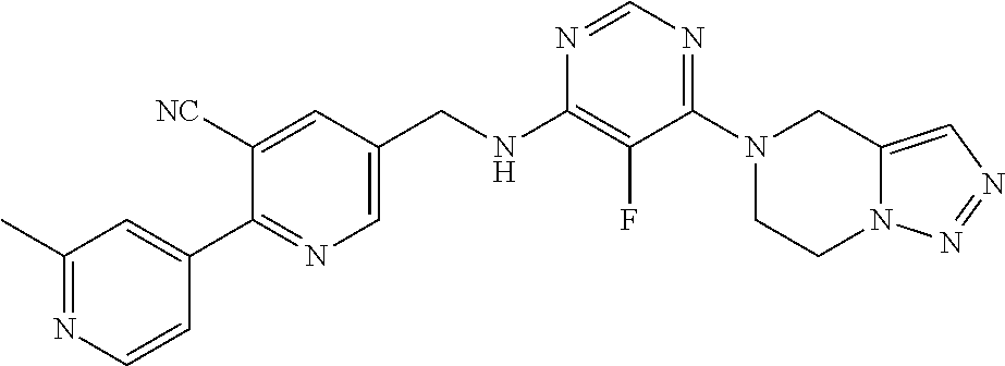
N1=CN=C(N2CCN3C(=CN=N3)C2)C(F)=C1NCC1=CN=C(C2=CC(C)=NC=C2)C([NC])=C1
